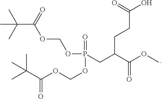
C(C(=O)OCOP(=O)(CC(C(OC)=O)CCC(O)=O)OCOC(C(C)(C)C)=O)(C)(C)C
